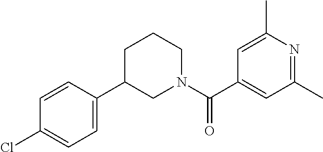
C1=CC(Cl)=CC=C1C1CCCN(C(C2=CC(C)=NC(C)=C2)=O)C1
